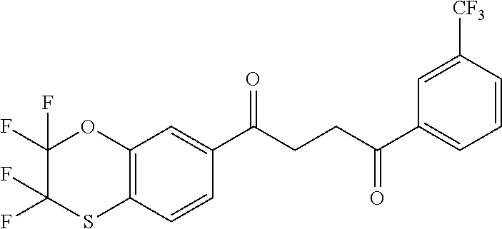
C12=C(C=CC(C(CCC(C3=CC=CC([CF3])=C3)=O)=O)=C1)SC(F)(F)C(F)(F)O2
